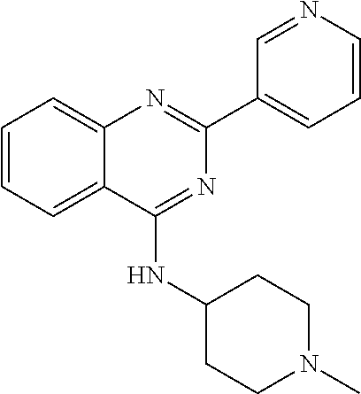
C1(C2=CC=CN=C2)=NC2=CC=CC=C2C(NC2CCN(C)CC2)=N1
